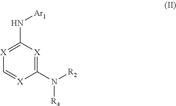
C1(N([R2])[R4])=[X]C(N[Ar1])=[X]C=[X]1
